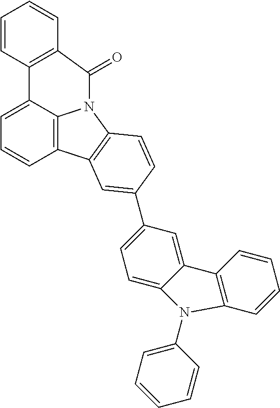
C1=C2C3=C(C=C1)C1=C(N3C(=O)C3=C2C=CC=C3)C=CC(C2=CC=C3C(=C2)C2=C(C=CC=C2)N3C2=CC=CC=C2)=C1
